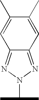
C12=NN(C(C)C)N=C1C=C(C)C(C)=C2
